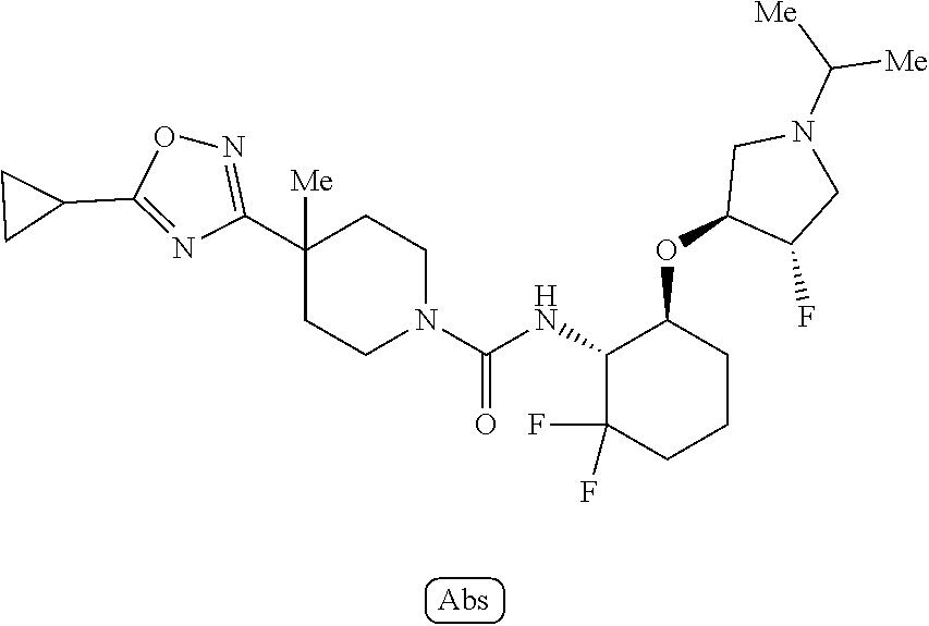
C1(C2=NOC(C3CC3)=N2)([Me])CCN(C(=O)NC2C(OC3C(F)CN(C([Me])[Me])C3)CCCC2(F)F)CC1
